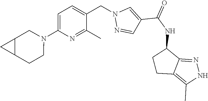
C1=C(N2CC3C(CC2)C3)N=C(C)C(CN2N=CC(C(NC3CCC4=C(C)NN=C34)=O)=C2)=C1
